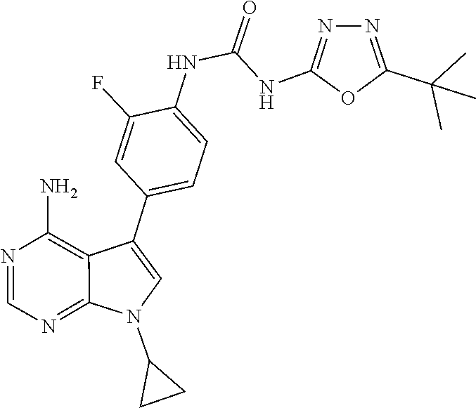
C1=NC(N)=C2C(=N1)N(C1CC1)C=C2C1=CC=C(NC(NC2=NN=C(C(C)(C)C)O2)=O)C(F)=C1
